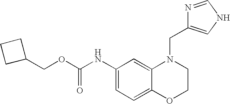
C1(NC(OCC2CCC2)=O)=CC=C2C(=C1)N(CC1=CNC=N1)CCO2
